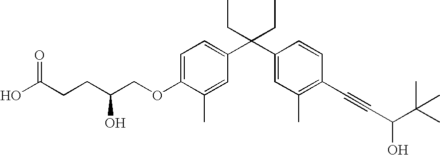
C1=C(OCC(CCC(O)=O)O)C(C)=CC(C(C2=CC(C)=C(C#CC(O)C(C)(C)C)C=C2)(CC)CC)=C1
